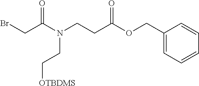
BrCC(N(CCC(OCC1=CC=CC=C1)=O)CC[OTBDMS])=O
